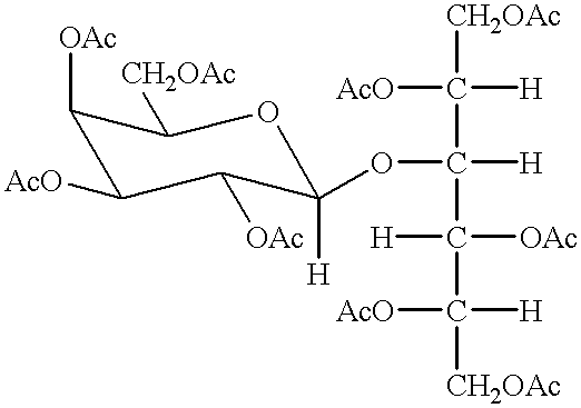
C([H])(C([AcO])([H])[CH2OAc])(C([H])([OAc])C([AcO])([H])[CH2OAc])OC1([H])C([OAc])C([AcO])C([OAc])C([CH2OAc])O1
